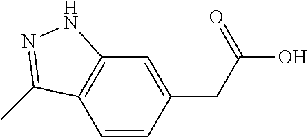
C1=CC(CC(O)=O)=CC2=C1C(C)=NN2
